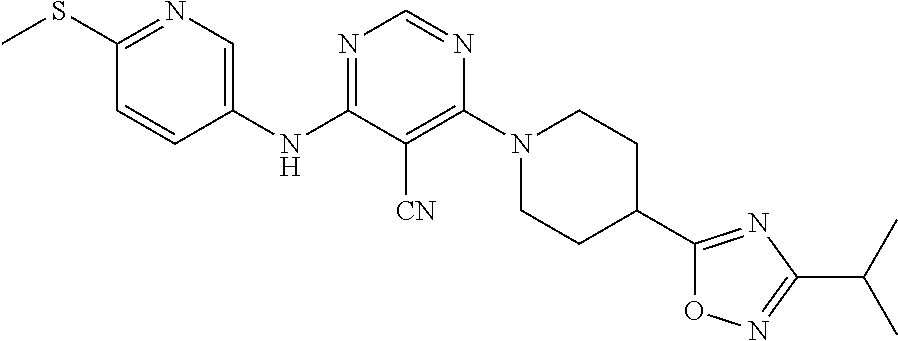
C1(SC)=NC=C(NC2=NC=NC(N3CCC(C4=NC(C(C)C)=NO4)CC3)=C2[CN])C=C1
